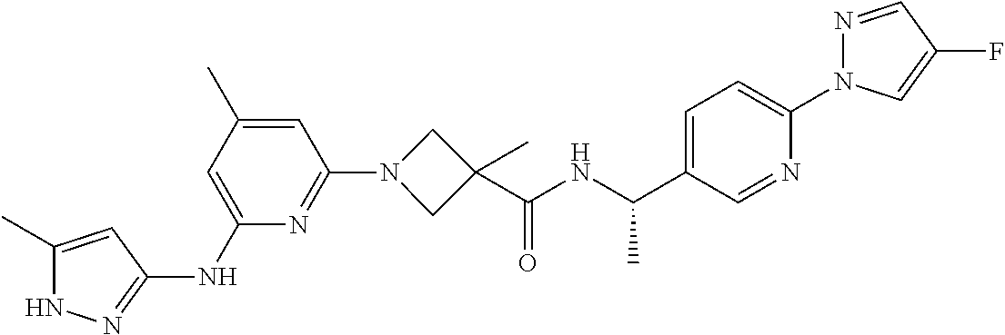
N1C(C)=CC(NC2=CC(C)=CC(N3CC(C(NC(C4=CC=C(N5N=CC(F)=C5)N=C4)C)=O)(C)C3)=N2)=N1
